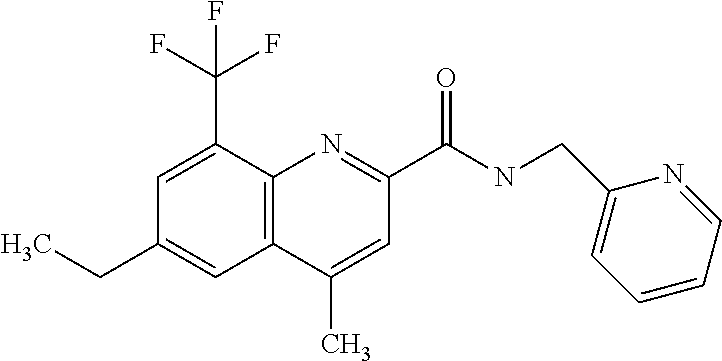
C1(C)=CC(C(=O)NCC2=CC=CC=N2)=NC2=C1C=C(CC)C=C2C(F)(F)F
